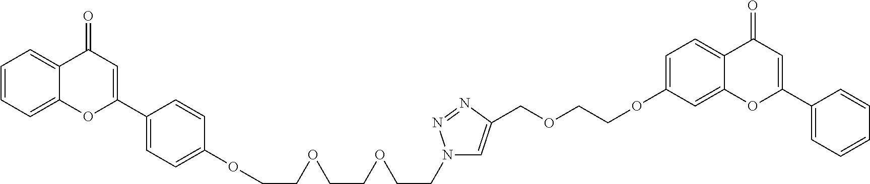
C1=CC=C2C(=C1)C(=O)C=C(C1=CC=C(OCCOCCOCCN3C=C(COCCOC4=CC=C5C(=C4)OC(C4=CC=CC=C4)=CC5=O)N=N3)C=C1)O2
